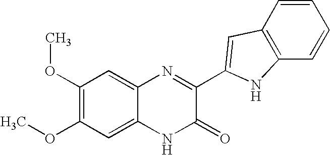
C1=C2C(=CC(OC)=C1OC)N=C(C1=CC3=C(C=CC=C3)N1)C(=O)N2
